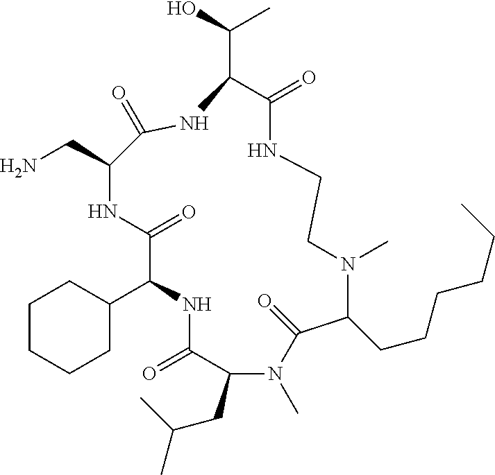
C1(C2NC(=O)C(CC(C)C)N(C)C(=O)C(CCCCCC)N(C)CCNC(=O)C(C(O)C)NC(=O)C(CN)NC2=O)CCCCC1
